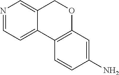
N1=CC=C2C(=C1)COC1=C2C=CC(N)=C1
